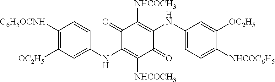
C1([C6H5OCNH])=C([OC2H5])C=C(NC2=C([NHCOCH3])C(=O)C(NC3=CC=C([NHCOC6H5])C([OC2H5])=C3)=C([NHCOCH3])C2=O)C=C1
